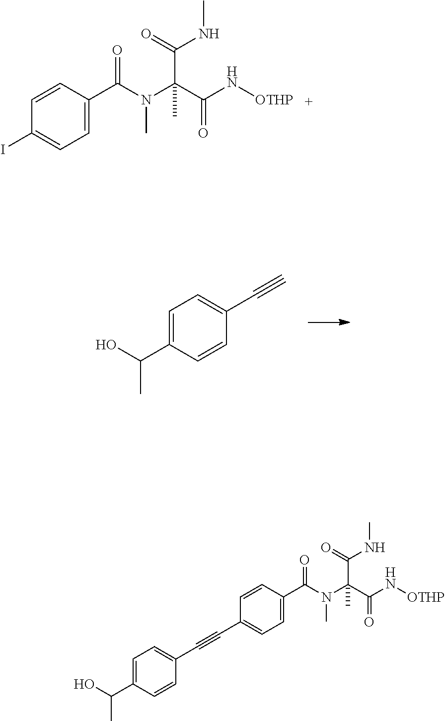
C1=C(C(O)C)C=CC(C#C)=C1.C1=CC(C(N(C(C(N[OTHP])=O)(C(=O)NC)C)C)=O)=CC=C1I.C1=CC(C(N(C(C(N[OTHP])=O)(C(=O)NC)C)C)=O)=CC=C1C#CC1=CC=C(C(O)C)C=C1
